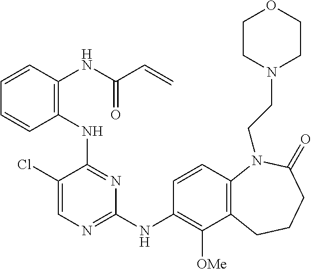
N(C1=NC(NC2=C([OMe])C3=C(C=C2)N(CCN2CCOCC2)C(=O)CCC3)=NC=C1Cl)C1=C(NC(C=C)=O)C=CC=C1
